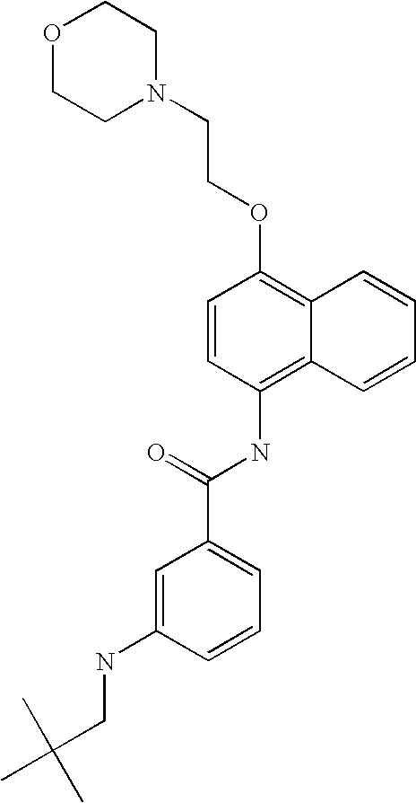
O1CCN(CCOC2=C3C(=C(NC(C4=CC=CC(NCC(C)(C)C)=C4)=O)C=C2)C=CC=C3)CC1
